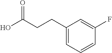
C1(CCC(O)=O)=CC=CC(F)=C1
